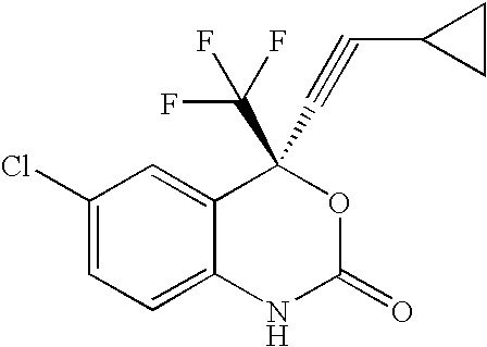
C1(Cl)=CC=C2C(=C1)C(C(F)(F)F)(C#CC1CC1)OC(=O)N2
